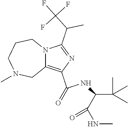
C1(C(=O)NC(C(C)(C)C)C(NC)=O)=C2N(C(C(C(F)(F)F)C)=N1)CCCN(C)C2
